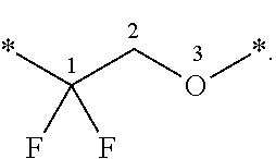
*C(CO*)(F)F
